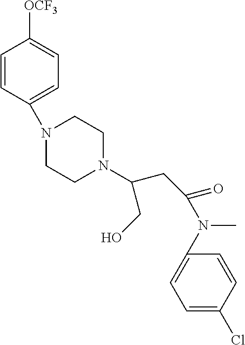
C1=CC(N2CCN(C(CC(N(C3=CC=C(Cl)C=C3)C)=O)CO)CC2)=CC=C1[OCF3]
